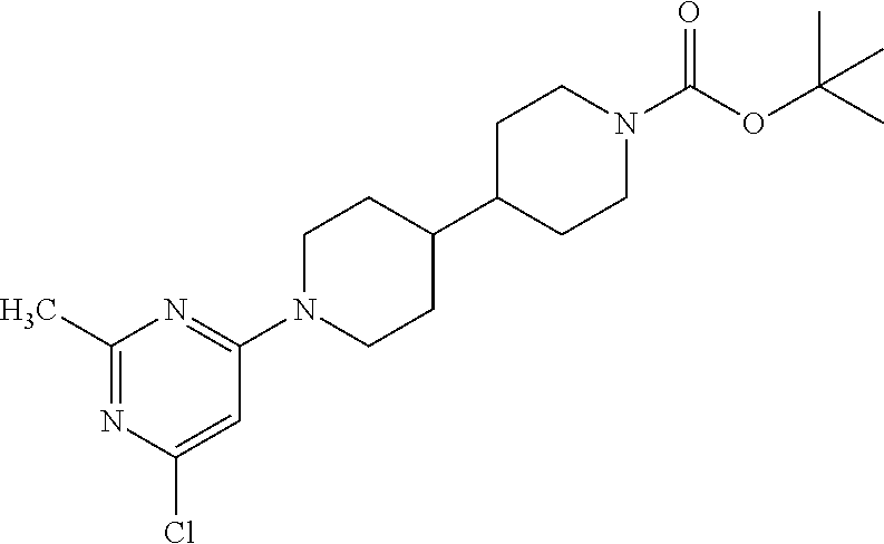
C1(C)=NC(Cl)=CC(N2CCC(C3CCN(C(OC(C)(C)C)=O)CC3)CC2)=N1
